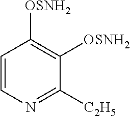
C1=CN=C([C2H5])C([OSNH2])=C1[OSNH2]
